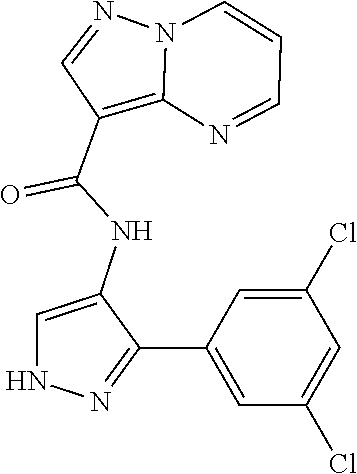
N12C(=C(C(NC3=CNN=C3C3=CC(Cl)=CC(Cl)=C3)=O)C=N1)N=CC=C2
